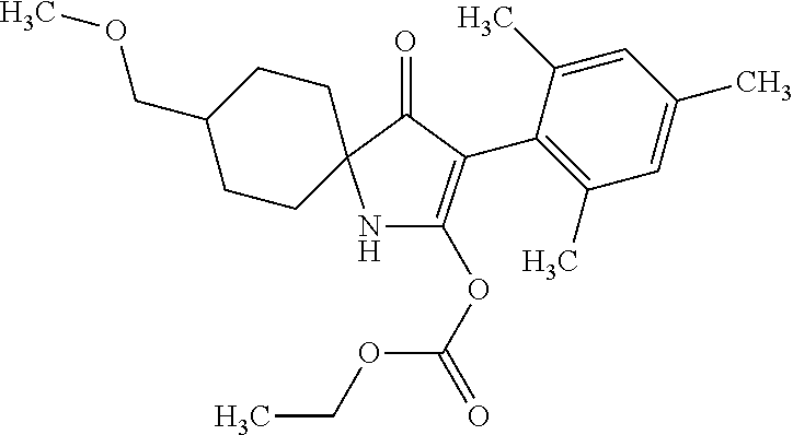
C1(C2=C(OC(=O)OCC)NC3(CCC(COC)CC3)C2=O)=C(C)C=C(C)C=C1C
